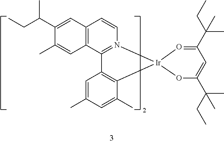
C12=C(C3=N(C=C1)[Ir]1(C4=C3C=C(C)C=C4C)O=C(C(CC)(C)C)C=C(C(CC)(C)C)O1)C=C(C)C(C(CC)C)=C2
